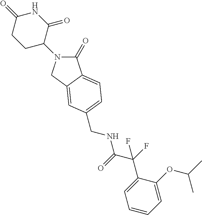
C1C(N2C(=O)C3=CC=C(CNC(C(F)(C4=CC=CC=C4OC(C)C)F)=O)C=C3C2)C(=O)NC(=O)C1
